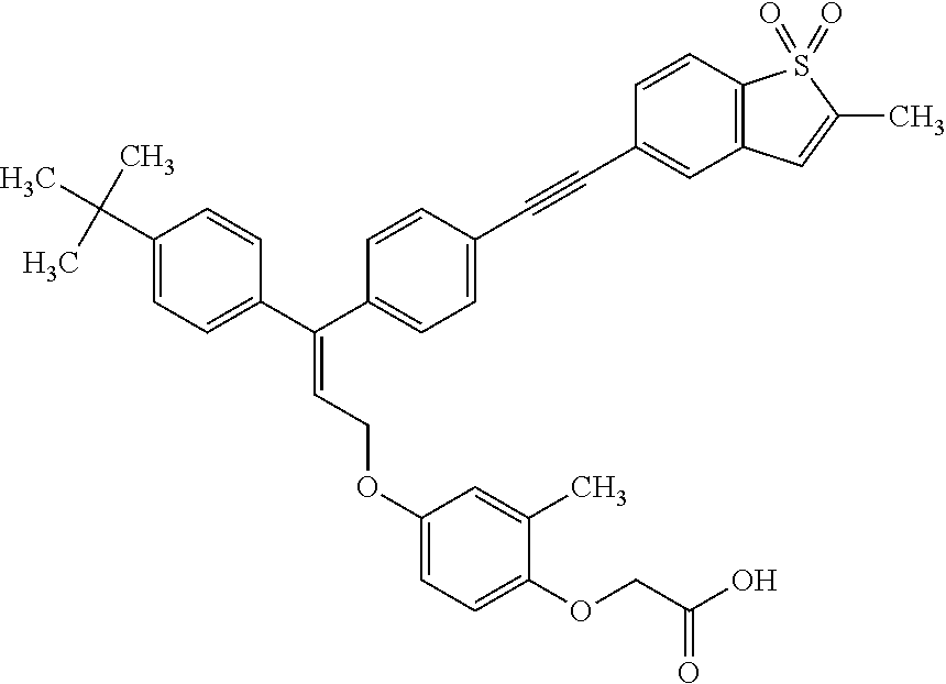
C(=C(C1=CC=C(C(C)(C)C)C=C1)C1=CC=C(C#CC2=CC3=C(C=C2)S(=O)(=O)C(C)=C3)C=C1)COC1=CC=C(OCC(O)=O)C(C)=C1
